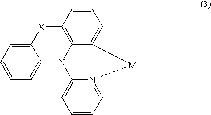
C12=CC=CC=C1N1C3=C([X]2)C=CC=C3[M]N2=CC=CC=C12
